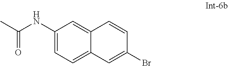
C(C)(NC1=CC=C2C(=C1)C=CC(Br)=C2)=O
